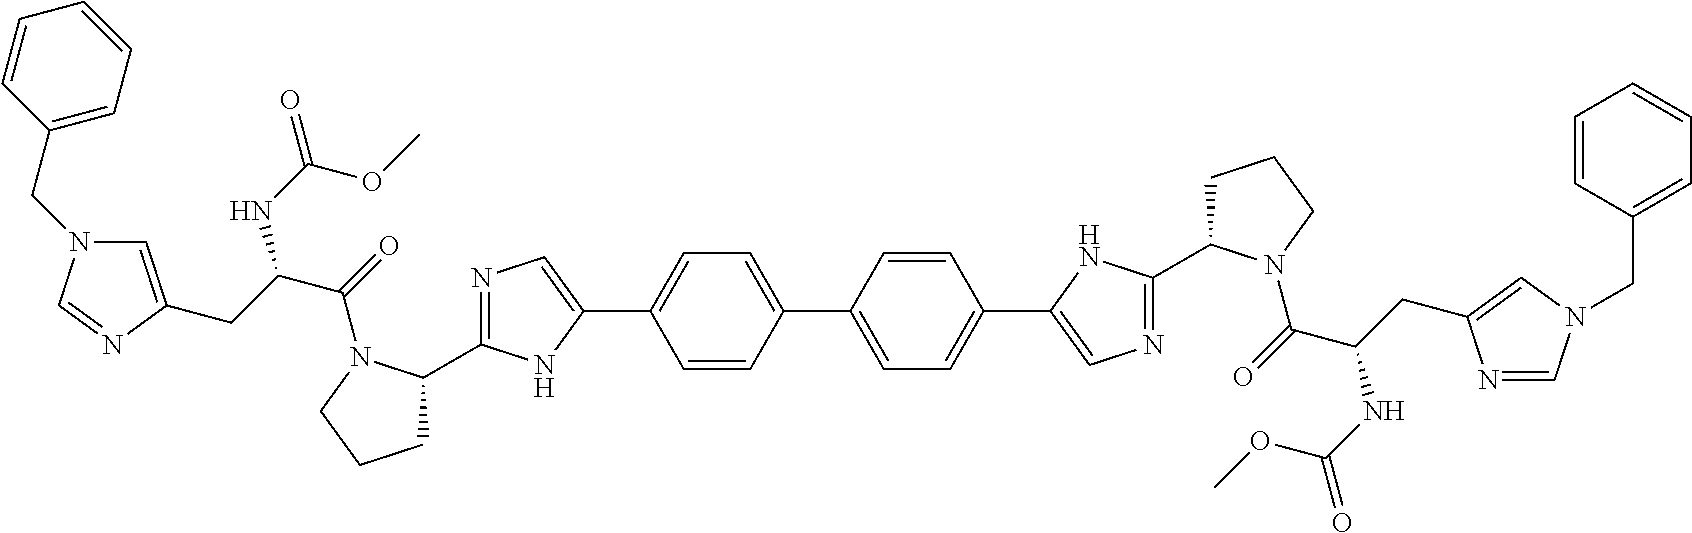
C1(C2CCCN2C(C(CC2=CN(CC3=CC=CC=C3)C=N2)NC(=O)OC)=O)=NC=C(C2=CC=C(C3=CC=C(C4=CN=C(C5N(C(C(NC(OC)=O)CC6=CN(CC7=CC=CC=C7)C=N6)=O)CCC5)N4)C=C3)C=C2)N1
